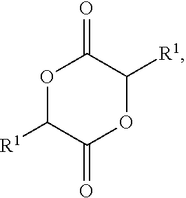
O1C([R1])C(=O)OC([R1])C1=O
